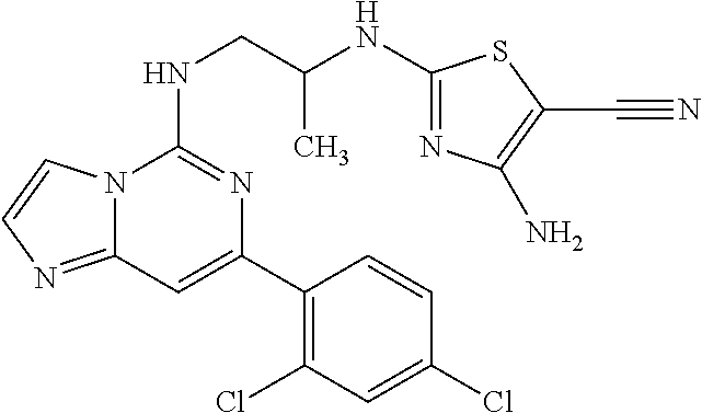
C12=NC=CN1C(NCC(NC1=NC(N)=C(C#N)S1)C)=NC(C1=C(Cl)C=C(Cl)C=C1)=C2
